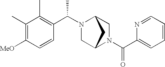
C1=CC=NC(C(N2CC3N(C(C4=C(C)C(C)=C([MeO])C=C4)C)CC2C3)=O)=C1
